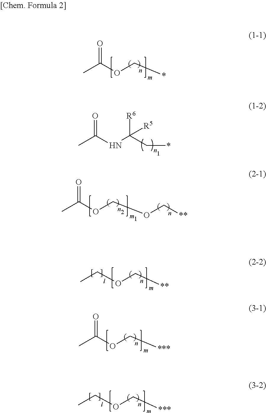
CC(OC*)=O.CC(NC(C*)([R6])[R5])=O.CC(OCOC[**])=O.CCOC[**].CC(OC[***])=O.CCOC[***]
